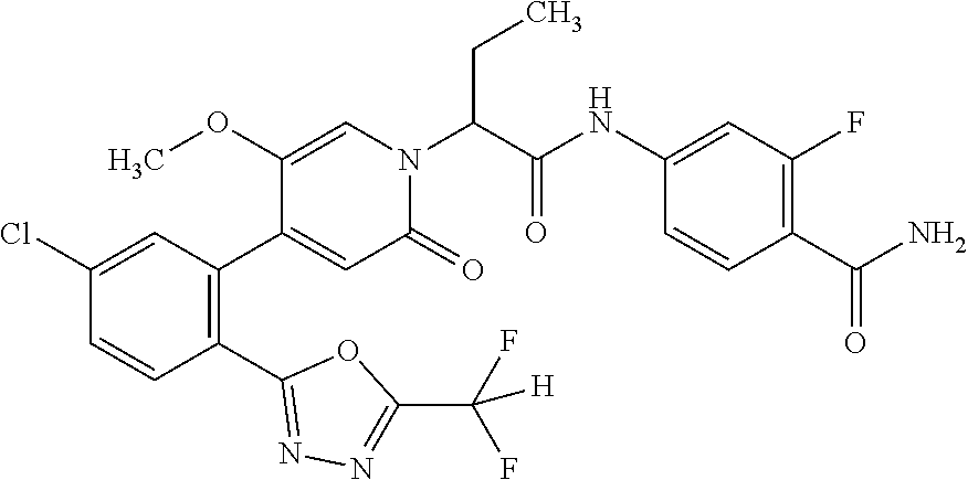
C1(Cl)=CC(C2=CC(=O)N(C(C(NC3=CC(F)=C(C(N)=O)C=C3)=O)CC)C=C2OC)=C(C2=NN=C(C([H])(F)F)O2)C=C1
